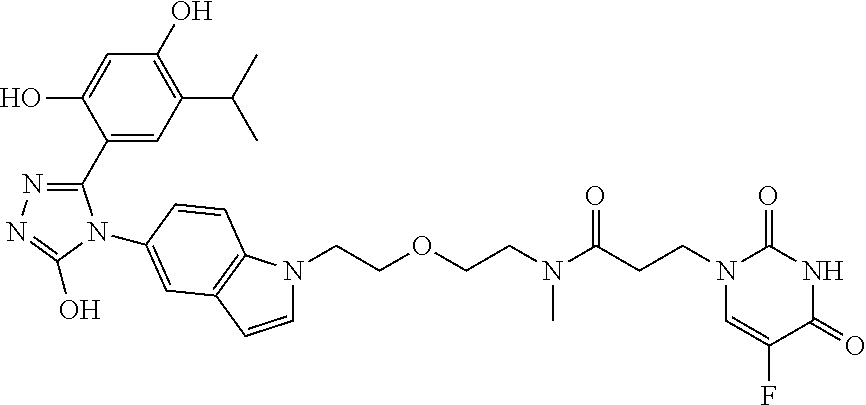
C1(C2=NN=C(O)N2C2=CC3=C(N(CCOCCN(C(CCN4C=C(F)C(=O)NC4=O)=O)C)C=C3)C=C2)=CC(C(C)C)=C(O)C=C1O
